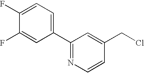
C1=C(F)C(F)=CC(C2=NC=CC(CCl)=C2)=C1
